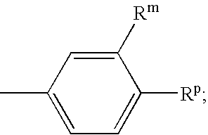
C1([Rm])=CC(C)=CC=C1[Rp]
